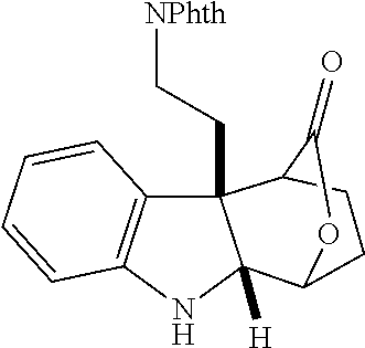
C12=C(NC3([H])C1(CC[NPhth])C1CCC3OC1=O)C=CC=C2
